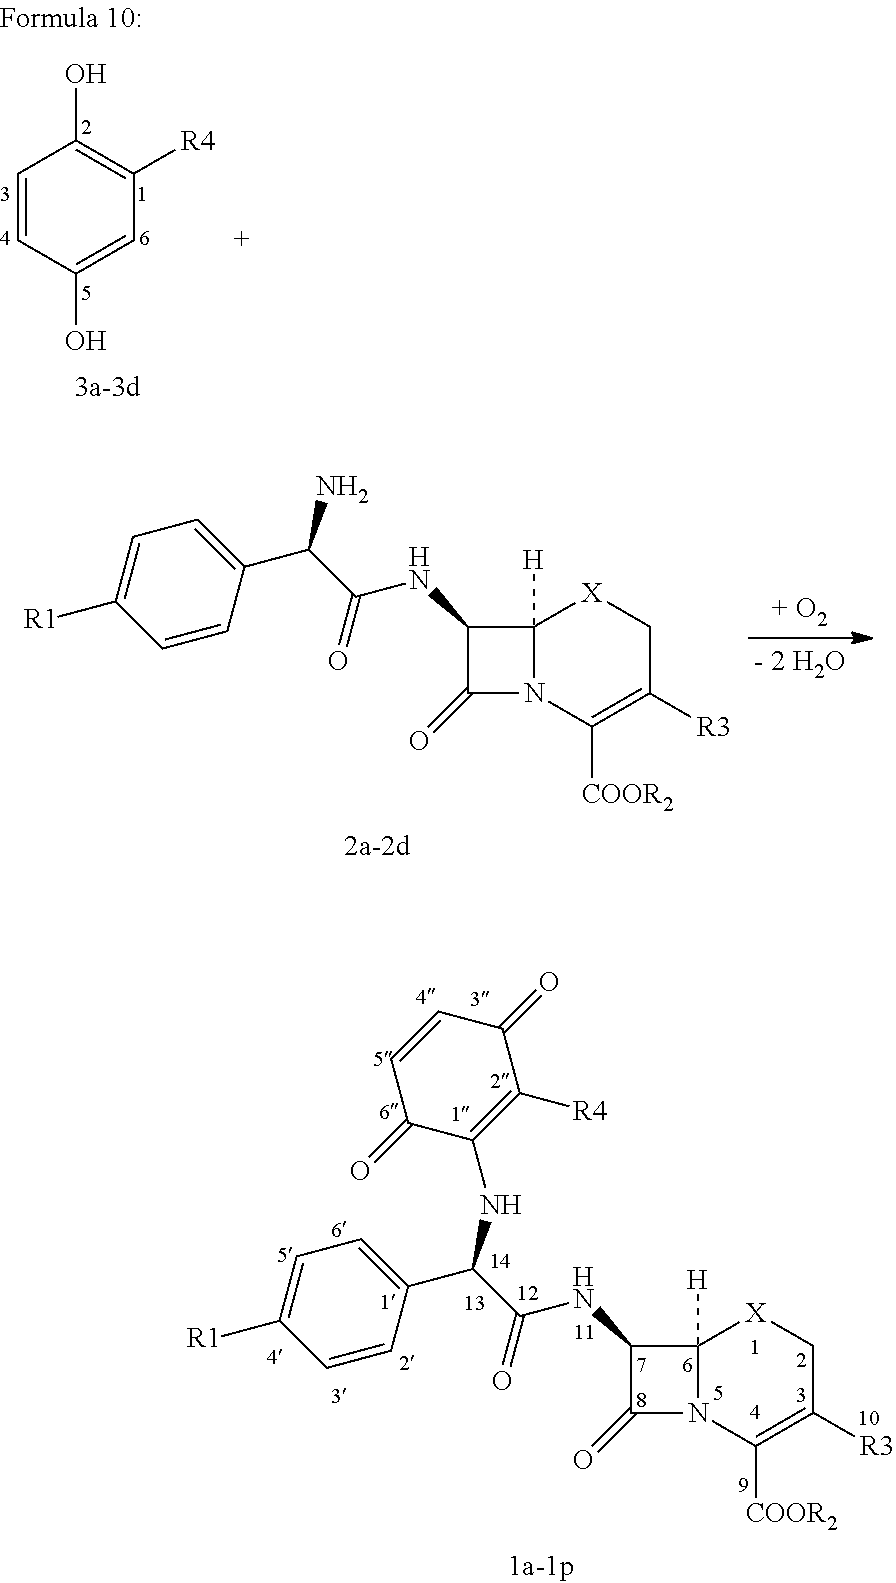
C12([H])N(C([COOR2])=C([R3])C[X]1)C(=O)C2NC(C(C1=CC=C([R1])C=C1)NC1=C([R4])C(=O)C=CC1=O)=O.C1=CC(O)=CC([R4])=C1O.C12([H])N(C([COOR2])=C([R3])C[X]1)C(=O)C2NC(C(C1=CC=C([R1])C=C1)N)=O
